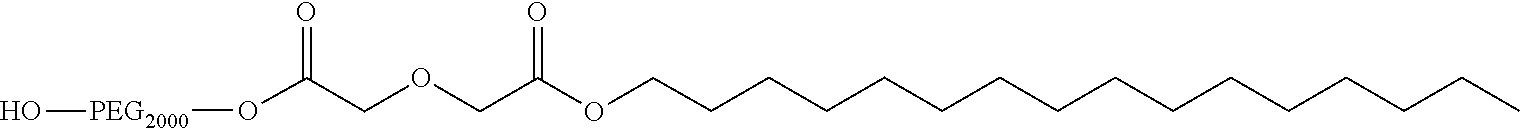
C(CC)CCCCCCCCCCCCCOC(COCC(=O)O[PEG2000]O)=O
